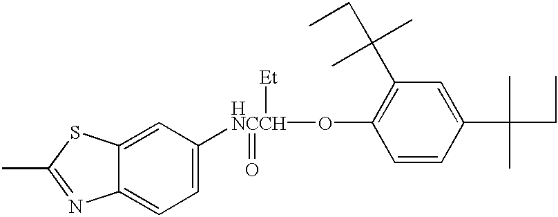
C12=CC=C([HNCCH](OC3=C(C(CC)(C)C)C=C(C(CC)(C)C)C=C3)(=O)[Et])C=C1SC(C)=N2
